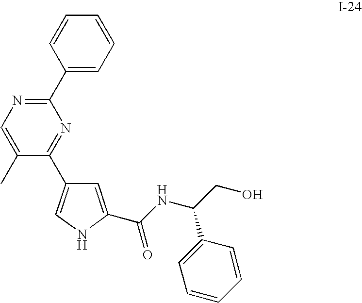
C1=C(C)C(C2=CNC(C(NC(CO)C3=CC=CC=C3)=O)=C2)=NC(C2=CC=CC=C2)=N1
